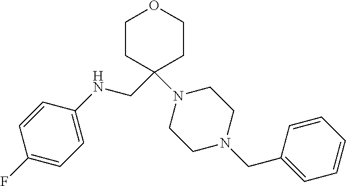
C1=CC(NCC2(N3CCN(CC4=CC=CC=C4)CC3)CCOCC2)=CC=C1F
